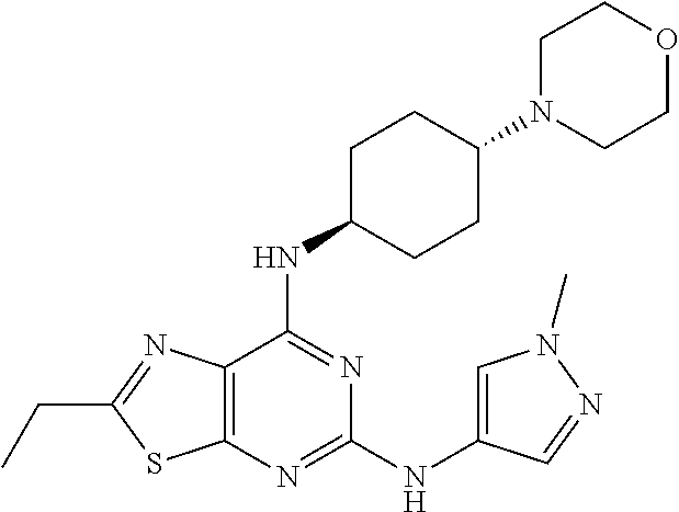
C1(NC2=CN(C)N=C2)=NC2=C(C(NC3CCC(N4CCOCC4)CC3)=N1)N=C(CC)S2
